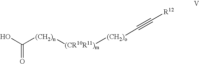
OC([(CH2)n][(CR10R11)m][(CH2)o]C#C[R12])=O
